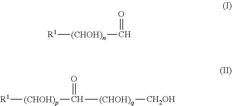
[R1][(CHOH)n]C=O.[R1][(CHOH)p]C(=O)[(CHOH)q][CH2OH]
